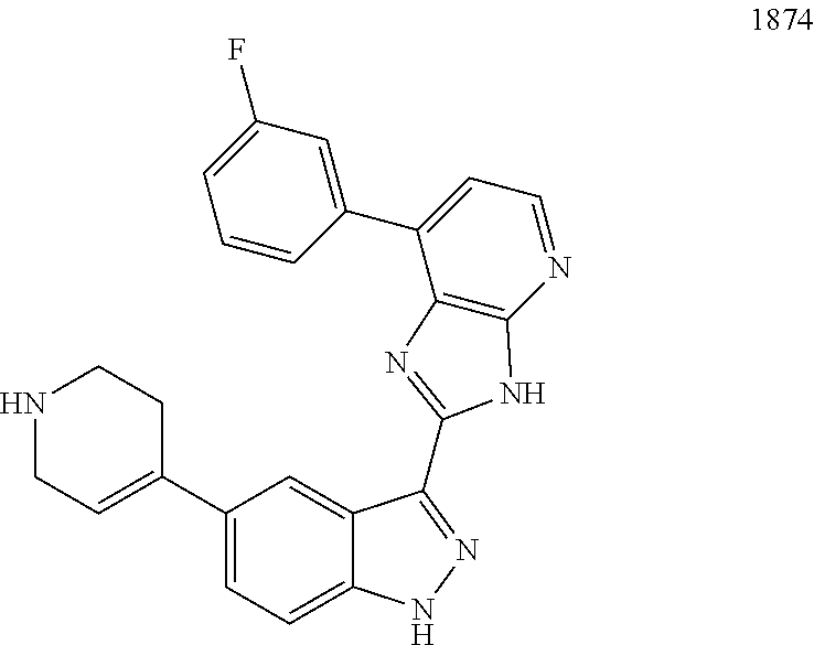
C1(C2=CCNCC2)=CC=C2C(=C1)C(C1=NC3=C(N=CC=C3C3=CC(F)=CC=C3)N1)=NN2
